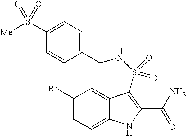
C1(Br)=CC=C2C(=C1)C(S(NCC1=CC=C(S(=O)([Me])=O)C=C1)(=O)=O)=C(C(N)=O)N2
